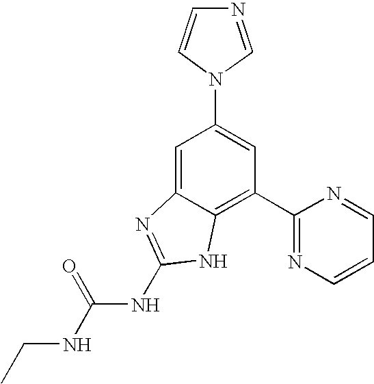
N1(C2=CC(C3=NC=CC=N3)=C3C(=C2)N=C(NC(NCC)=O)N3)C=NC=C1
